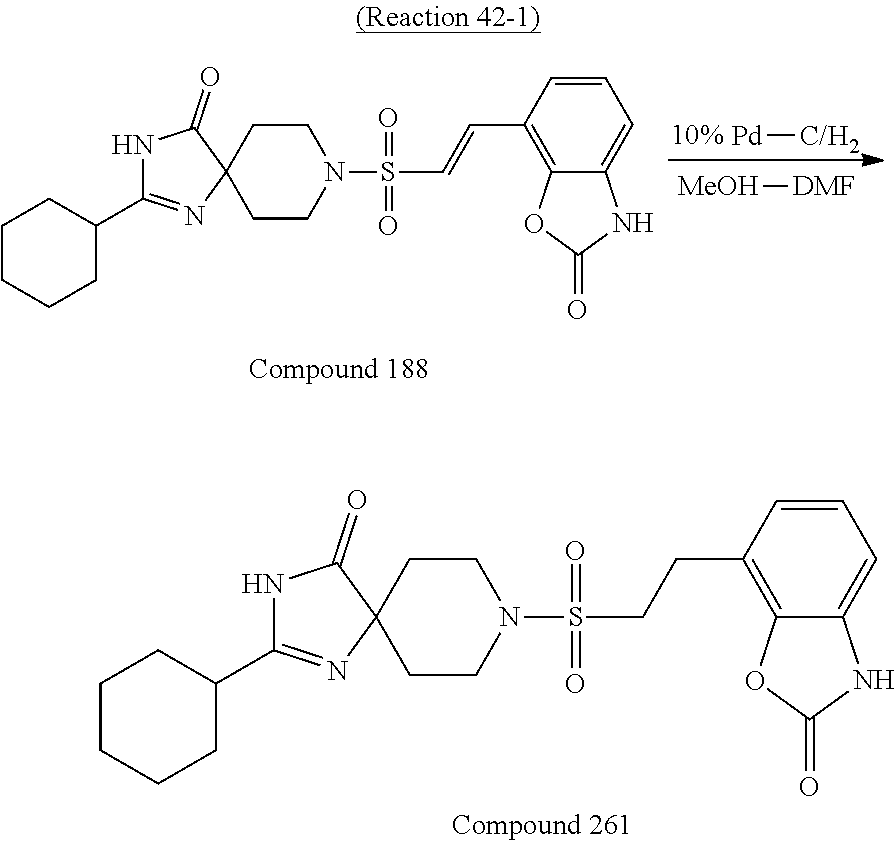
C1CCCC(C2=NC3(C(=O)N2)CCN(S(C=CC2=C4C(=CC=C2)NC(=O)O4)(=O)=O)CC3)C1.[Pd][C/H2].[MeOH][DMF].C1CCCC(C2=NC3(C(=O)N2)CCN(S(CCC2=C4C(=CC=C2)NC(=O)O4)(=O)=O)CC3)C1
